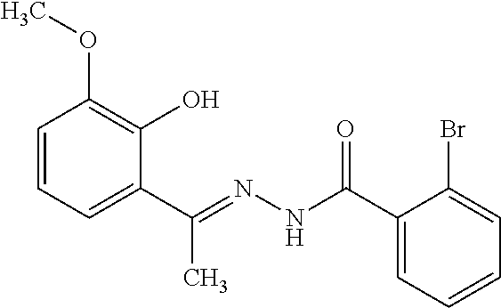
C1=CC=C(C(=NNC(C2=CC=CC=C2Br)=O)C)C(O)=C1OC
